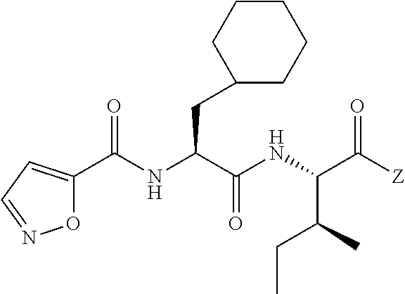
O1C(C(NC(C(NC(C([Z])=O)C(CC)C)=O)CC2CCCCC2)=O)=CC=N1
